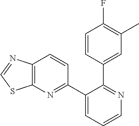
C1(C2=NC3=C(C=C2)N=CS3)=CC=CN=C1C1=CC(C)=C(F)C=C1
